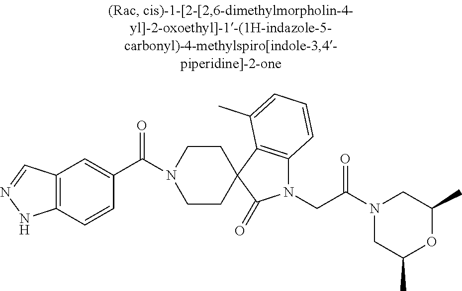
C1CC2(CCN1C(=O)C1=CC3=C(C=C1)NN=C3)C1=C(N(CC(N3CC(C)OC(C)C3)=O)C2=O)C=CC=C1C
